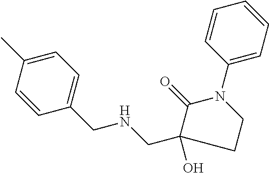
C(NCC1(O)C(=O)N(C2=CC=CC=C2)CC1)C1=CC=C(C)C=C1
